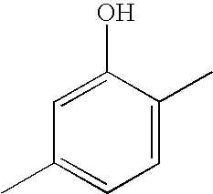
C1=C(C)C(O)=CC(C)=C1
